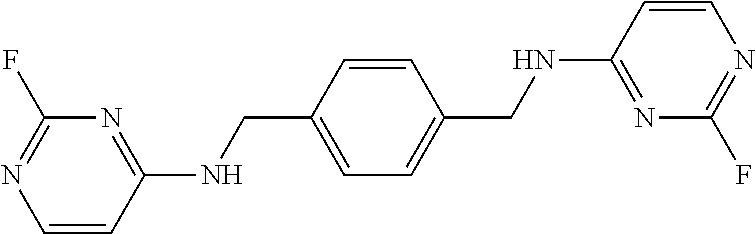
C1=C(CNC2=NC(F)=NC=C2)C=CC(CNC2=NC(F)=NC=C2)=C1
